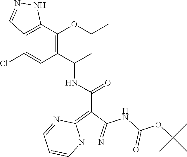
C12=C(C(OCC)=C(C(C)NC(C3=C4N(N=C3NC(OC(C)(C)C)=O)C=CC=N4)=O)C=C1Cl)NN=C2
